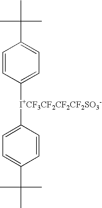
C1=CC([I+CF3CF2CF2CF2SO3-]C2=CC=C(C(C)(C)C)C=C2)=CC=C1C(C)(C)C
